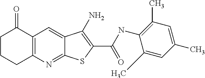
C12=NC3=C(C=C1C(N)=C(C(=O)NC1=C(C)C=C(C)C=C1C)S2)C(=O)CCC3
